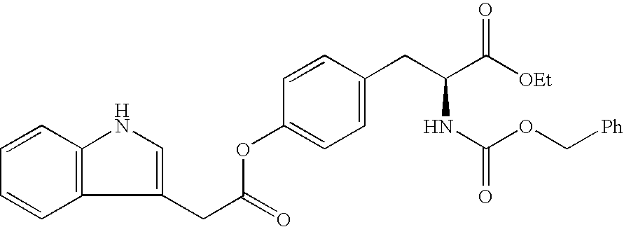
C1(CC(=O)OC2=CC=C(CC(C([OEt])=O)NC(=O)OC[Ph])C=C2)=CNC2=C1C=CC=C2
